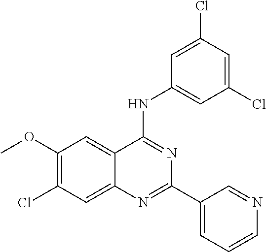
C1(OC)=C(Cl)C=C2C(=C1)C(NC1=CC(Cl)=CC(Cl)=C1)=NC(C1=CC=CN=C1)=N2
